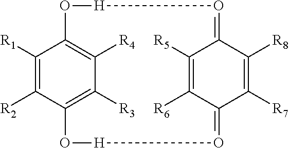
C1([R5])=C([R6])C2=O[H]OC3=C([R3])C([R4])=C(C([R1])=C3[R2])O[H]O=C1C([R8])=C2[R7]
